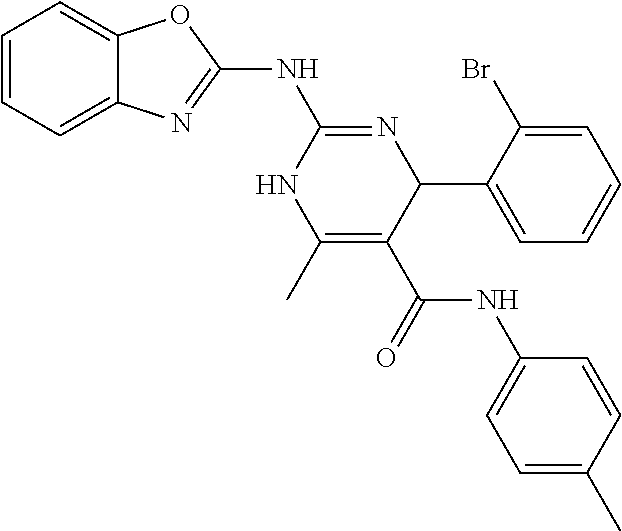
C1=CC=C2C(=C1)OC(NC1=NC(C3=CC=CC=C3Br)C(C(=O)NC3=CC=C(C)C=C3)=C(C)N1)=N2
